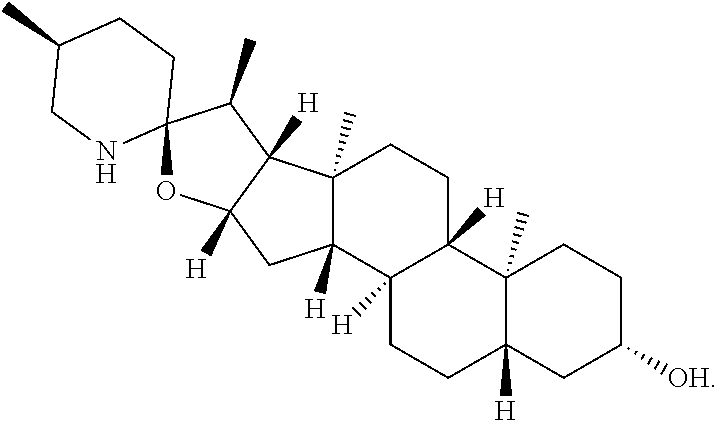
C12(C)C([H])(CC([OH])CC1)CCC1([H])C2([H])CCC2(C)C1([H])CC1([H])C2([H])C(C)C2(O1)CCC(C)CN2
